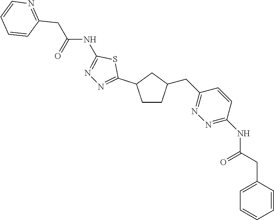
C1=C(CC(NC2=NN=C(CC3CCC(C4=NN=C(NC(=O)CC5=NC=CC=C5)S4)C3)C=C2)=O)C=CC=C1
